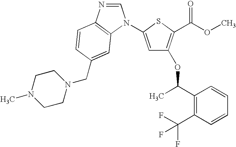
C1=C(N2C=NC3=C2C=C(CN2CCN(C)CC2)C=C3)SC(C(=O)OC)=C1OC(C)C1=C(C(F)(F)F)C=CC=C1
